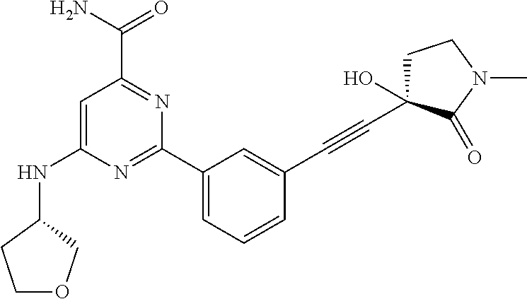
C1=C(NC2COCC2)N=C(C2=CC=CC(C#CC3(O)CCN(C)C3=O)=C2)N=C1C(N)=O
